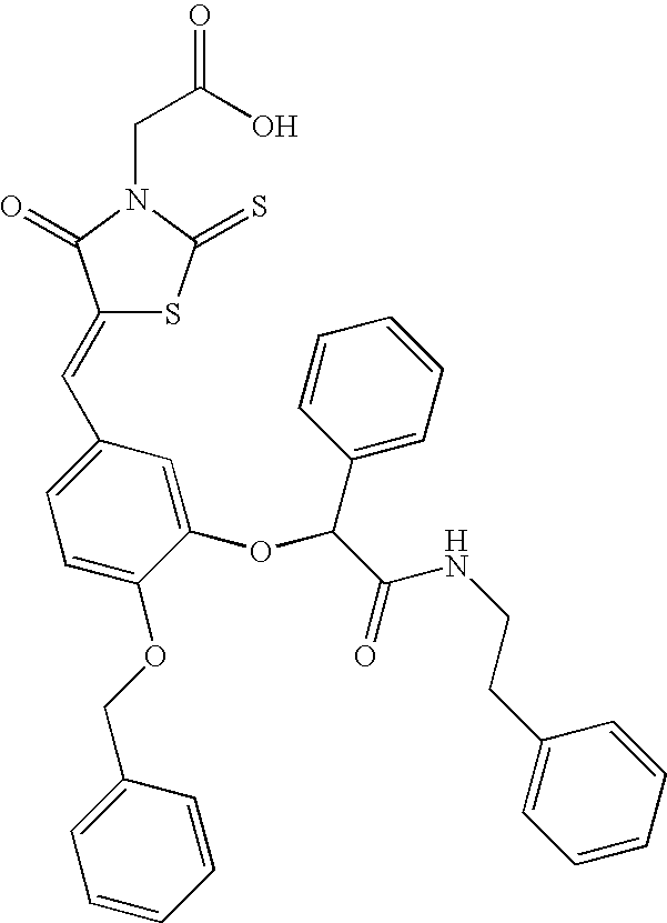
C(C(O)=O)N1C(=O)C(=CC2=CC=C(OCC3=CC=CC=C3)C(OC(C(=O)NCCC3=CC=CC=C3)C3=CC=CC=C3)=C2)SC1=S
